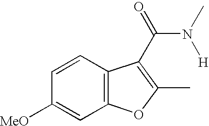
C1([MeO])=CC2=C(C=C1)C(C(N([H])C)=O)=C(C)O2
